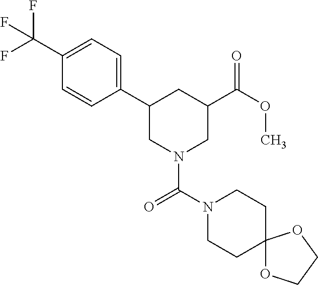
C1(C(F)(F)F)=CC=C(C2CN(C(N3CCC4(CC3)OCCO4)=O)CC(C(OC)=O)C2)C=C1
